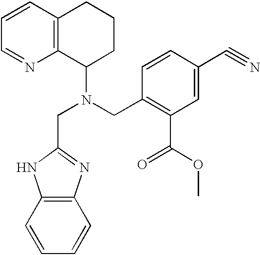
C12=C(C=CC=N1)CCCC2N(CC1=NC2=C(N1)C=CC=C2)CC1=C(C(=O)OC)C=C(C#N)C=C1
